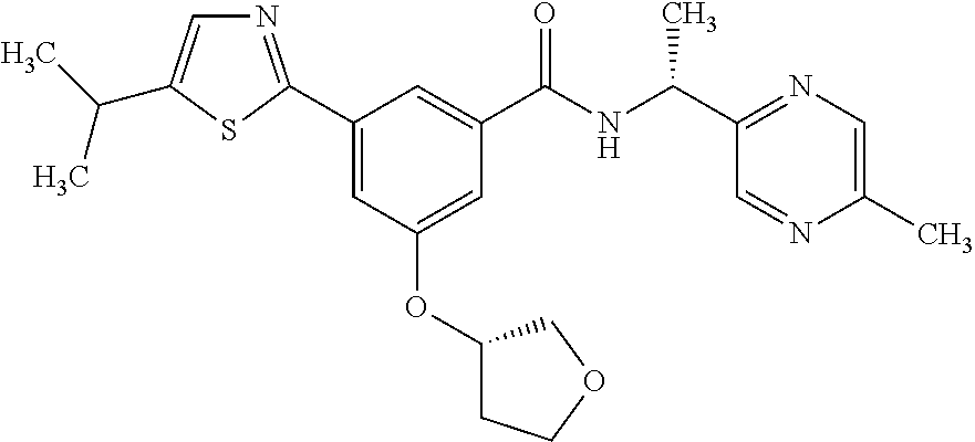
C1(C2=NC=C(C(C)C)S2)=CC(OC2CCOC2)=CC(C(NC(C2=NC=C(C)N=C2)C)=O)=C1
